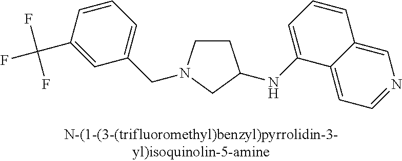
C1CN(CC2=CC=CC(C(F)(F)F)=C2)CC1NC1=CC=CC2=CN=CC=C12
